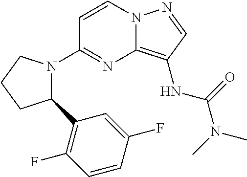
N12C(=C(NC(=O)N(C)C)C=N1)N=C(N1C(C3=C(F)C=CC(F)=C3)CCC1)C=C2
